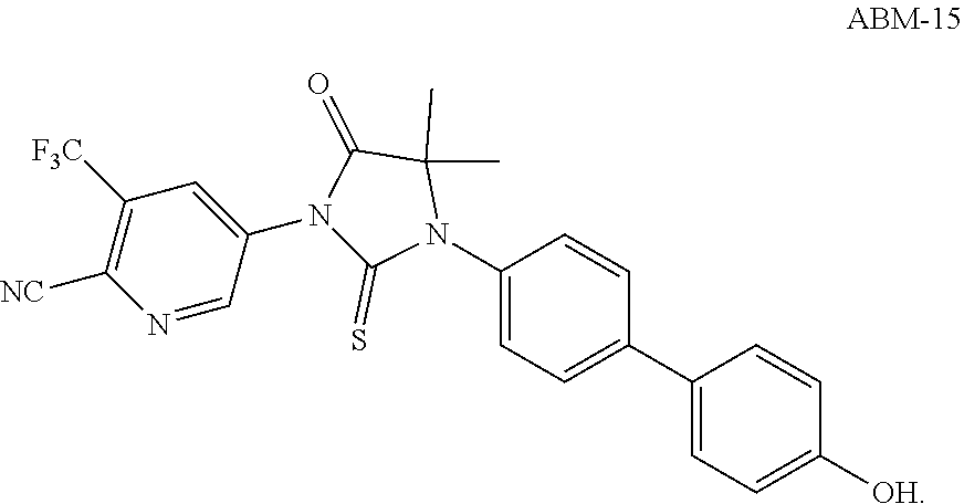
C1=C(C2=CC=C(N3C(C)(C)C(=O)N(C4=CC([F3C])=C([NC])N=C4)C3=S)C=C2)C=CC([OH])=C1
